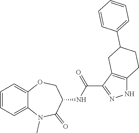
C1=CC=C2C(=C1)OCC(NC(=O)C1=NNC3=C1CC(C1=CC=CC=C1)CC3)C(=O)N2C
